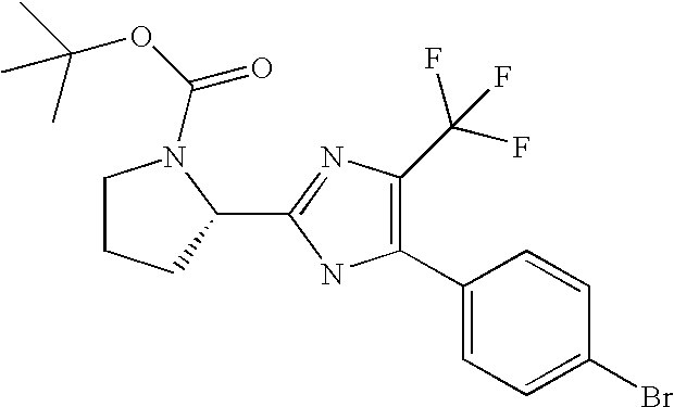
C1(C2=CC=C(Br)C=C2)=C(C(F)(F)F)N=C(C2N(C(OC(C)(C)C)=O)CCC2)N1
